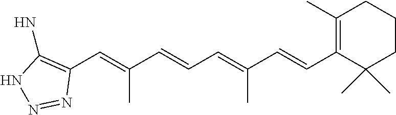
C1(C=C(C=CC=C(C=CC2=C(C)CCCC2(C)C)C)C)=C(N)NN=N1
